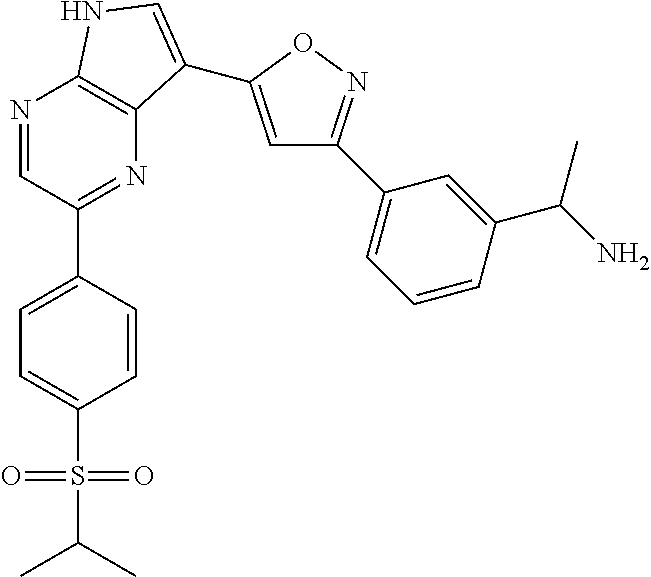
C1=C(C2=NC3=C(N=C2)NC=C3C2=CC(C3=CC=CC(C(N)C)=C3)=NO2)C=CC(S(=O)(=O)C(C)C)=C1
